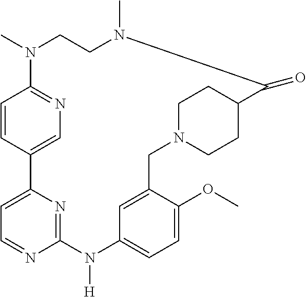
C12=NC(=CC=N1)C1=CN=C(C=C1)N(C)CCN(C)C(=O)C1CCN(CC3=CC(=CC=C3OC)N2[H])CC1
